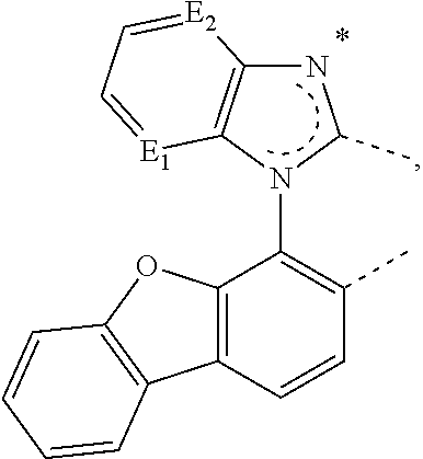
C12=C(C=CC(C)=C1N1C(C)NC3=C1[E1]=CC=[E2]3)C1=C(O2)C=CC=C1
